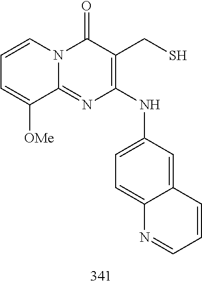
C1=CC=C([OMe])C2=NC(NC3=CC=C4C(=C3)C=CC=N4)=C(CS)C(=O)N12
